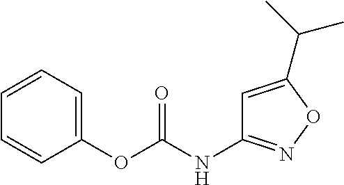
C1(OC(NC2=NOC(C(C)C)=C2)=O)=CC=CC=C1
